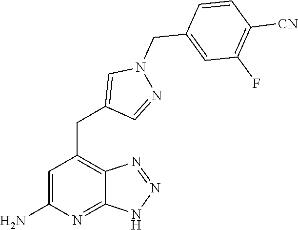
C1=C(N)N=C2C(=C1CC1=CN(CC3=CC(F)=C([CN])C=C3)N=C1)N=NN2
